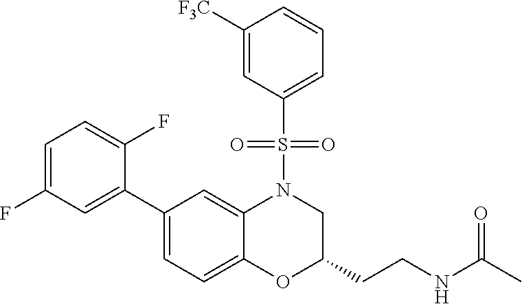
C1(C2=CC(F)=CC=C2F)=CC=C2C(=C1)N(S(=O)(=O)C1=CC=CC([F3C])=C1)CC(CCNC(C)=O)O2
